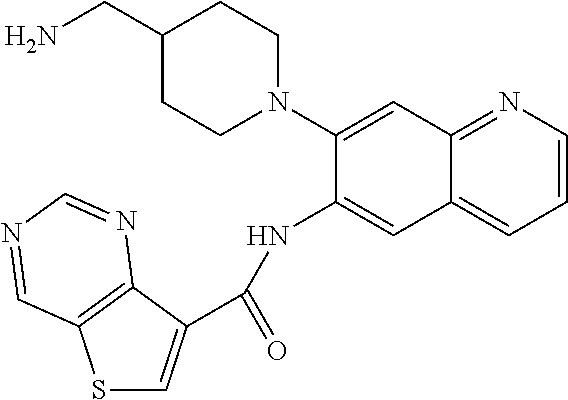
C12=CC=CN=C1C=C(N1CCC(CN)CC1)C(NC(C1=CSC3=C1N=CN=C3)=O)=C2
